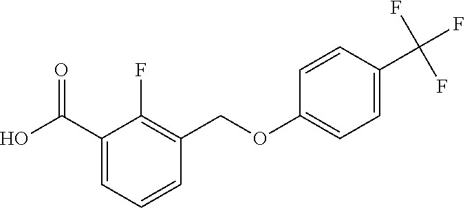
C1(C(O)=O)=CC=CC(COC2=CC=C(C(F)(F)F)C=C2)=C1F
